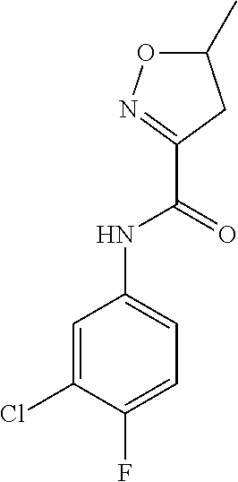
C1(NC(C2=NOC(C)C2)=O)=CC=C(F)C(Cl)=C1
